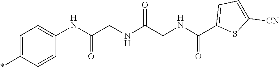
C1=C(*)C=CC(NC(CNC(CNC(C2=CC=C([CN])S2)=O)=O)=O)=C1
